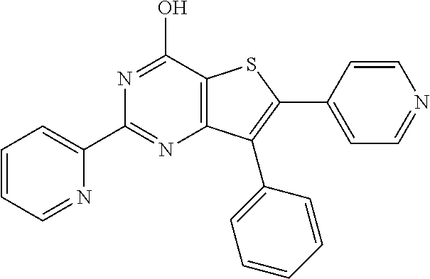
C1(C2=CC=CC=N2)=NC2=C(C(O)=N1)SC(C1=CC=NC=C1)=C2C1=CC=CC=C1
